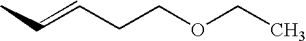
CC=CCCOCC
